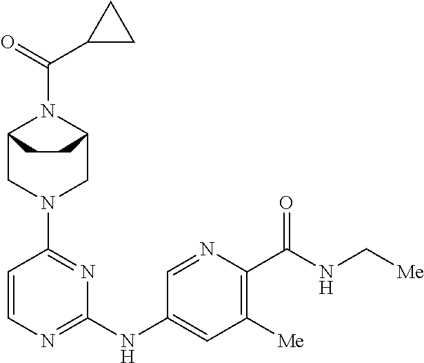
C12CN(C3=NC(NC4=CC([Me])=C(C(NC[Me])=O)N=C4)=NC=C3)CC(N1C(=O)C1CC1)CC2
